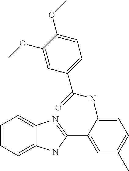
C1(C2=NC3=CC=CC=C3N2)=CC(C)=CC=C1NC(C1=CC=C(OC)C(OC)=C1)=O
